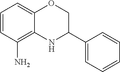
C1=CC(N)=C2C(=C1)OCC(C1=CC=CC=C1)N2
